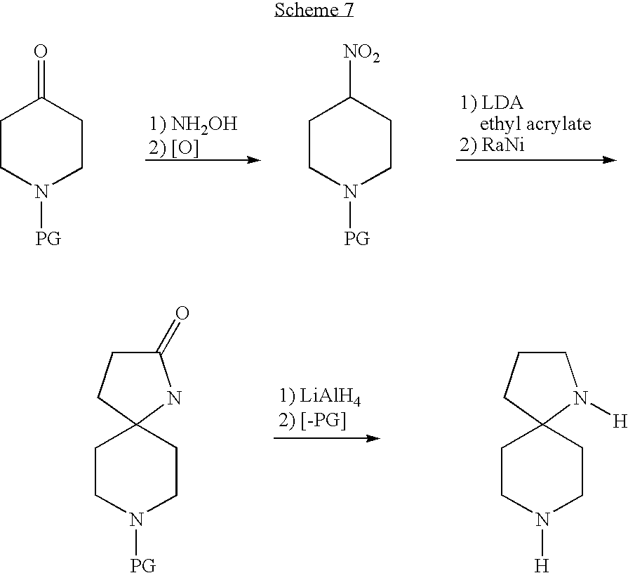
C1CN([PG])CCC1=O.C1CN([PG])CCC1[NO2].C1CN([PG])CCC12NC(=O)CC2.C1CN([H])CCC12N([H])CCC2
